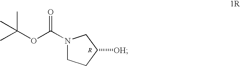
N1(C(OC(C)(C)C)=O)CCC([OH])C1.[R]
